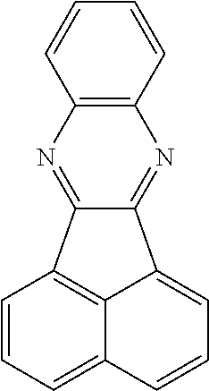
C1=CC2=C(C=C1)N=C1C(=N2)C2=C3C(=CC=C2)C=CC=C13
